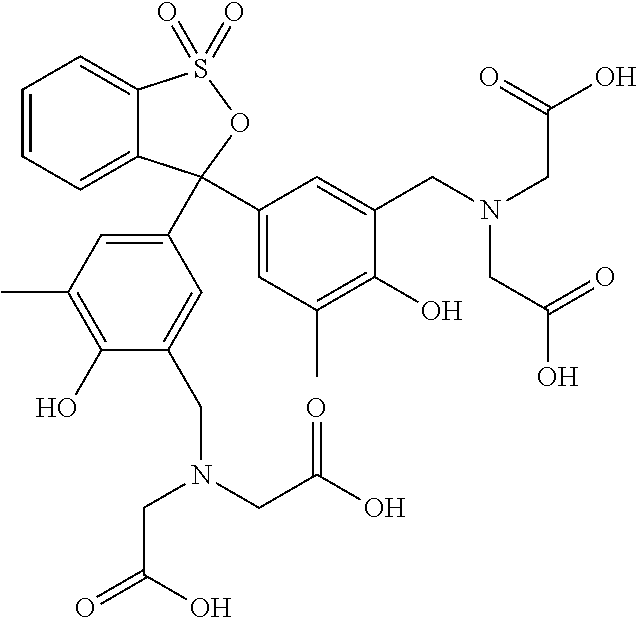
C1(C2(C3=CC(C)=C(O)C(CN(CC(O)=O)CC(=O)O)=C3)C3=CC=CC=C3S(=O)(=O)O2)=CC(C)=C(O)C(CN(CC(O)=O)CC(O)=O)=C1
